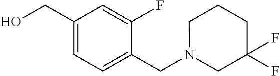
C1(CO)=CC=C(CN2CC(F)(F)CCC2)C(F)=C1
